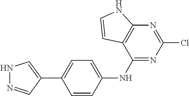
N1=CC(C2=CC=C(NC3=NC(Cl)=NC4=C3C=CN4)C=C2)=CN1
